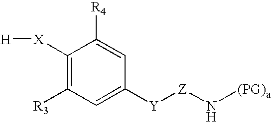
C1([X][H])=C([R3])C=C([Y][Z]N[(PG)a])C=C1[R4]
